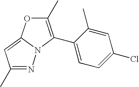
N1=C(C)C=C2N1C(C1=CC=C(Cl)C=C1C)=C(C)O2
